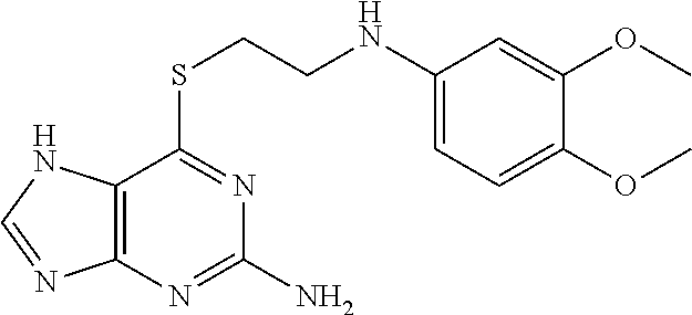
C1(NCCSC2=NC(N)=NC3=C2NC=N3)=CC=C(OC)C(OC)=C1
